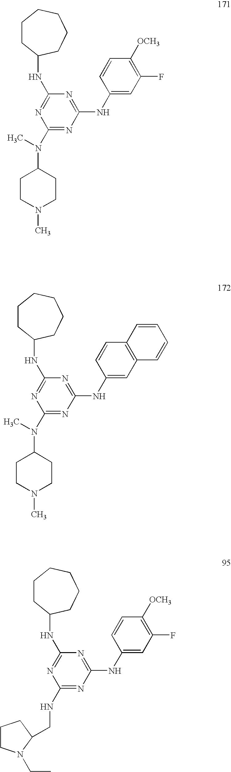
N(C1=NC(N(C2CCN(C)CC2)C)=NC(NC2=CC3=C(C=C2)C=CC=C3)=N1)C1CCCCCC1.C1(NC2CCCCCC2)=NC(N(C2CCN(C)CC2)C)=NC(NC2=CC(F)=C([OCH3])C=C2)=N1.N(C1=NC(NCC2N(CC)CCC2)=NC(NC2=CC(F)=C([OCH3])C=C2)=N1)C1CCCCCC1
